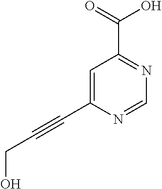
C1=C(C#CCO)N=CN=C1C(=O)O
